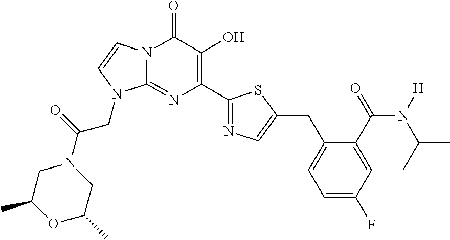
N12C(=NC(C3=NC=C(CC4=CC=C(F)C=C4C(=O)N([H])C(C)C)S3)=C(O)C1=O)N(CC(=O)N1CC(C)OC(C)C1)C=C2
